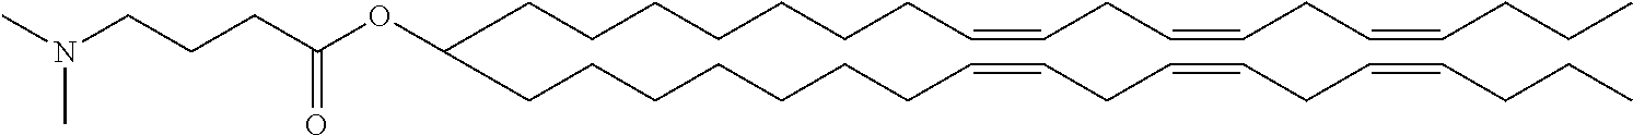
C(CCCCCC=CCC=CCC=CCCC)CC(CCCCCCCC=CCC=CCC=CCCC)OC(CCCN(C)C)=O
